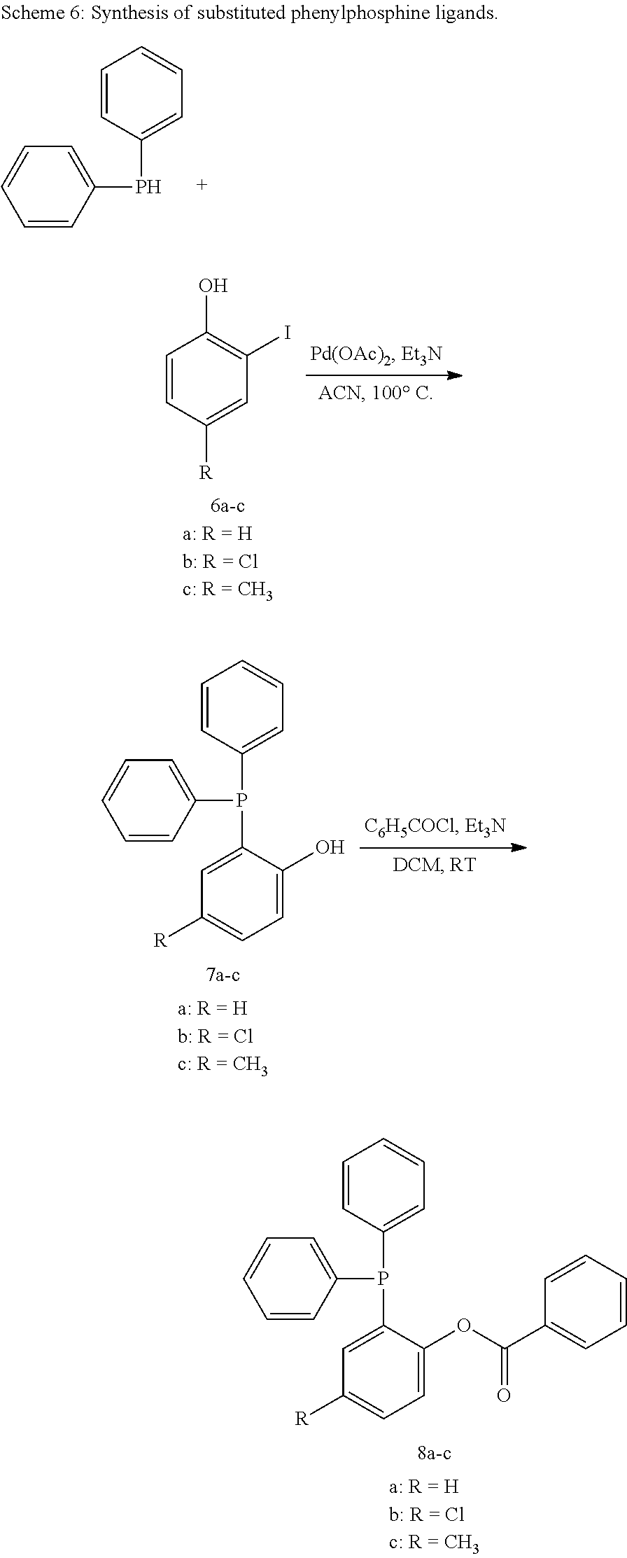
C1=CC(P(C2=CC([R])=CC=C2OC(C2=CC=CC=C2)=O)C2=CC=CC=C2)=CC=C1.C1=CC(PC2=CC=CC=C2)=CC=C1.C1=CC([R])=CC(I)=C1O.C1=CC(P(C2=CC([R])=CC=C2O)C2=CC=CC=C2)=CC=C1
